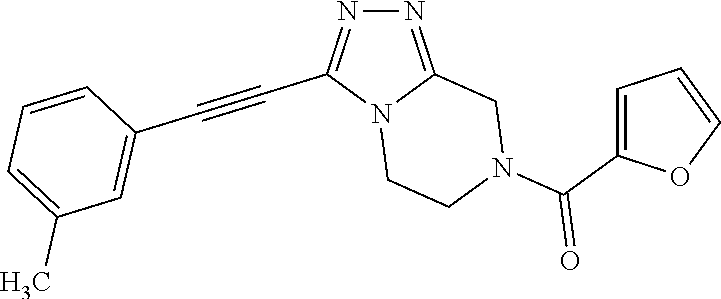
N12CCN(C(C3=CC=CO3)=O)CC1=NN=C2C#CC1=CC(C)=CC=C1
